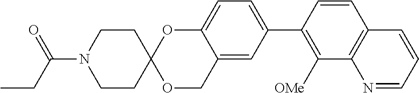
N1=CC=CC2=C1C([OMe])=C(C1=CC=C3C(=C1)COC1(O3)CCN(C(CC)=O)CC1)C=C2
